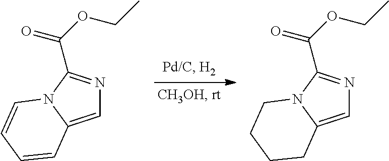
C1=C2N(C(C(=O)OCC)=N1)C=CC=C2.C1=C2N(C(C(=O)OCC)=N1)CCCC2
